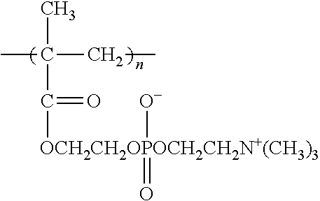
CC(CC)(C)C(=O)[OCH2CH2OPOCH2CH2N+(CH3)3]([O-])=O
